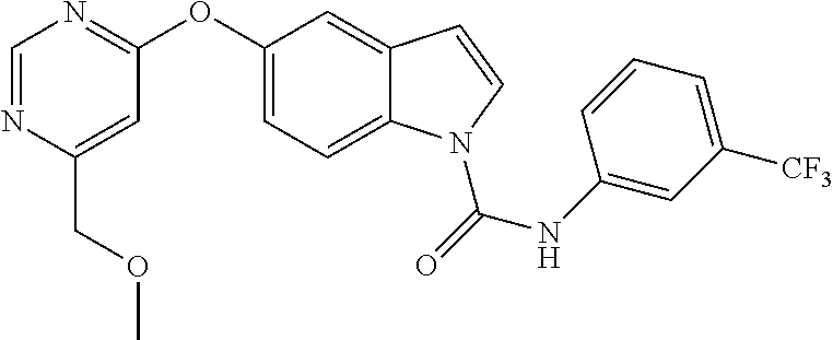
C(C1=CC(OC2=CC=C3C(=C2)C=CN3C(NC2=CC([CF3])=CC=C2)=O)=NC=N1)OC
